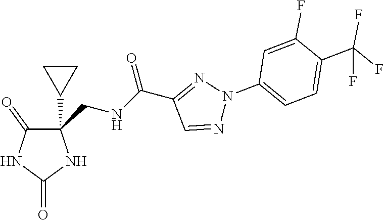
C1(=O)C(C2CC2)(CNC(C2=NN(C3=CC=C(C(F)(F)F)C(F)=C3)N=C2)=O)NC(=O)N1
